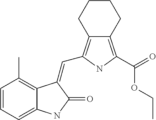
C1=CC=C2C(=C1C)C(=CC1=C3C(=C(C(=O)OCC)N1)CCCC3)C(=O)N2
